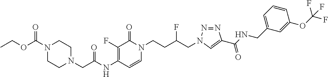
N(C1=C(F)C(=O)N(CCC(CN2N=NC(C(NCC3=CC=CC(OC(F)(F)F)=C3)=O)=C2)F)C=C1)C(=O)CN1CCN(C(OCC)=O)CC1
